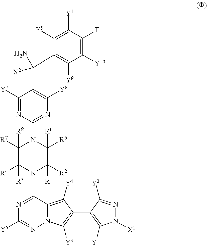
C1([Y7])=NC(N2C([R5])([R6])C([R2])([R1])N(C3=NC([Y5])=NN4C3=C([Y4])C(C3=C([Y1])N([X1])N=C3[Y2])=C4[Y3])C([R4])([R3])C2([R7])[R8])=NC([Y6])=C1C(C1=C([Y8])C([Y10])=C(F)C([Y11])=C1[Y9])([X2])N
